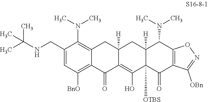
C(C1=CC([BnO])=C2C(=C1N(C)C)CC1([H])C(=C(O)C3([OTBS])C([H])(C1)C(N(C)C)C1=C(C3=O)C([OBn])=NO1)C2=O)NC(C)(C)C
